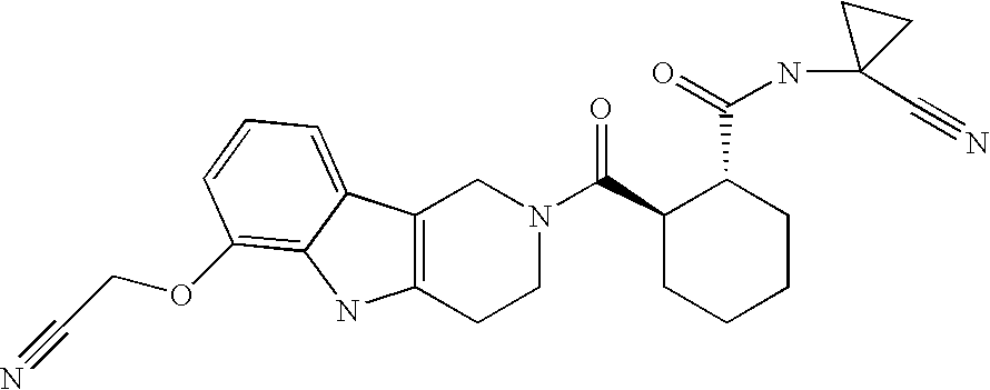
C12=C(CCN(C(C3CCCCC3C(=O)NC3(C#N)CC3)=O)C1)NC1=C(OCC#N)C=CC=C21
